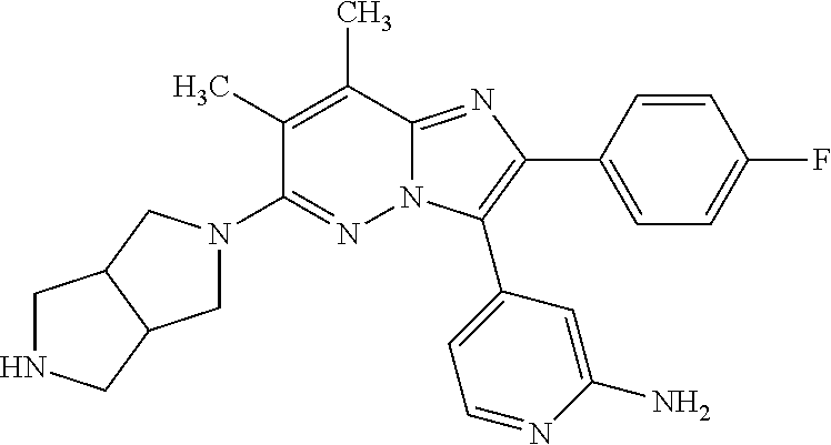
N1=C(N2CC3C(C2)CNC3)C(C)=C(C)C2=NC(C3=CC=C(F)C=C3)=C(C3=CC=NC(N)=C3)N12
